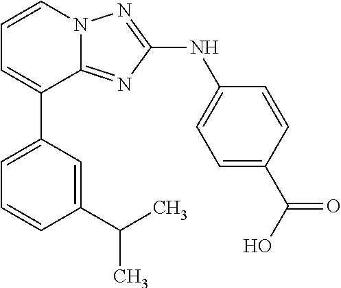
C1=C(C2=CC=CN3C2=NC(NC2=CC=C(C(O)=O)C=C2)=N3)C=C(C(C)C)C=C1
